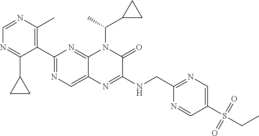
C1=NC(C)=C(C2=NC=C3C(=N2)N(C(C)C2CC2)C(=O)C(NCC2=NC=C(S(CC)(=O)=O)C=N2)=N3)C(C2CC2)=N1
